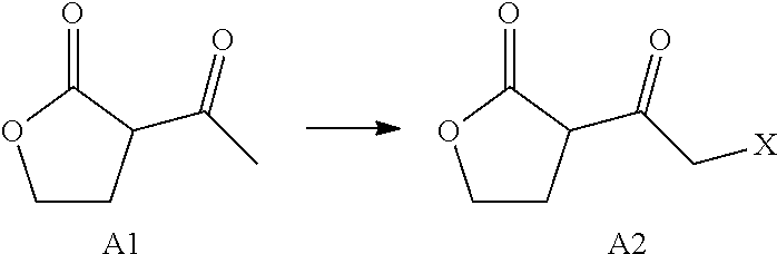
C1CC(C(C)=O)C(=O)O1.[A1].C1CC(C(C[X])=O)C(=O)O1.[A2]
